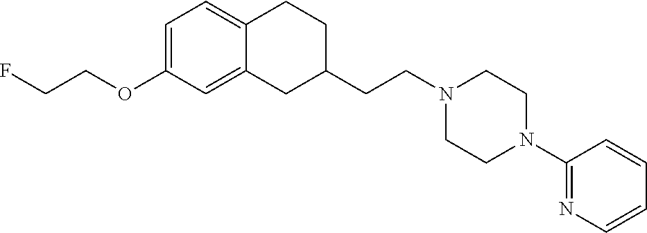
C1=C(OCCF)C=C2C(=C1)CCC(CCN1CCN(C3=NC=CC=C3)CC1)C2
